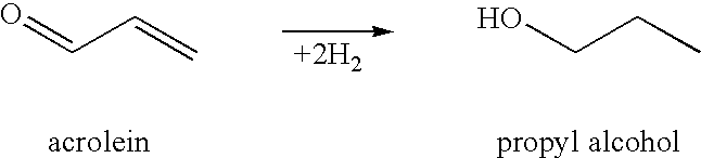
O=CC=C.OCCC
